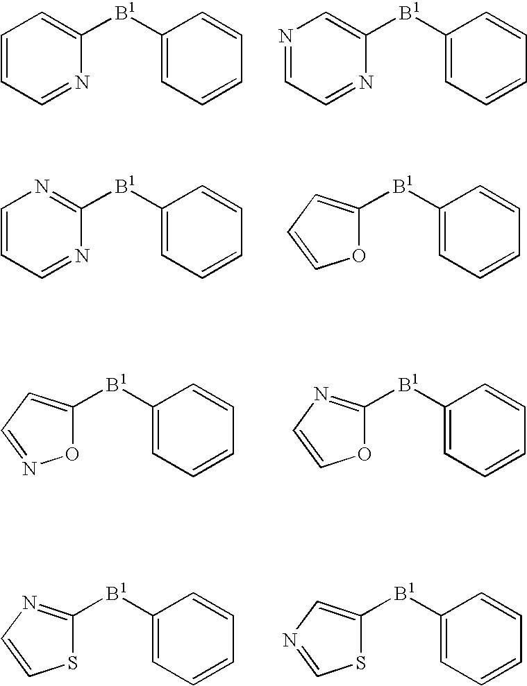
C1=CC=NC([B1]C2=CC=CC=C2)=C1.N1=CC=NC([B1]C2=CC=CC=C2)=C1.C1=CC=NC([B1]C2=CC=CC=C2)=N1.O1C([B1]C2=CC=CC=C2)=CC=C1.O1C([B1]C2=CC=CC=C2)=CC=N1.O1C([B1]C2=CC=CC=C2)=NC=C1.S1C([B1]C2=CC=CC=C2)=NC=C1.S1C([B1]C2=CC=CC=C2)=CN=C1
